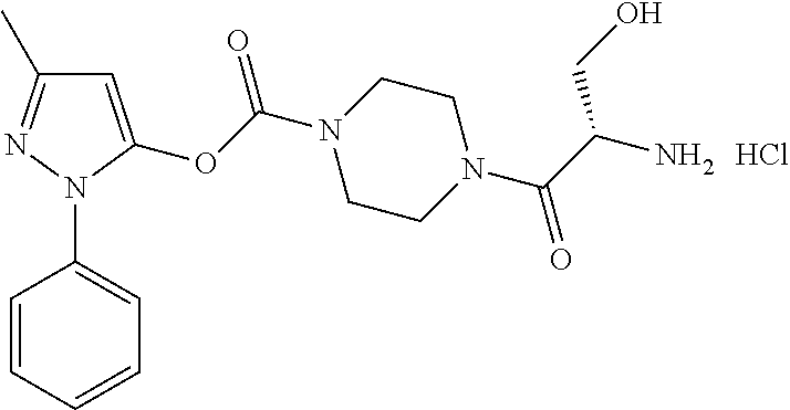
C1=C(OC(N2CCN(C(C(N)CO)=O)CC2)=O)N(C2=CC=CC=C2)N=C1C.Cl
